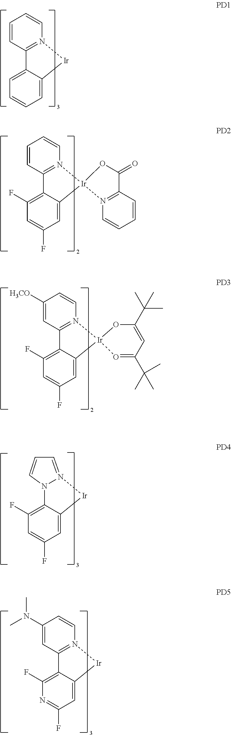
C1=CC2=N(C=C1)[Ir]C1=CC=CC=C21.C1=CC2=N(C=C1)[Ir]1(C3=CC(F)=CC(F)=C23)N2=C(C=CC=C2)C(=O)O1.C1([H3CO])=CC2=N(C=C1)[Ir]1(C3=CC(F)=CC(F)=C23)O=C(C(C)(C)C)C=C(C(C)(C)C)O1.C1=C2C(=C(F)C=C1F)N1C=CC=N1[Ir]2.C1(N(C)C)=CC2=N(C=C1)[Ir]C1=CC(F)=NC(F)=C21
